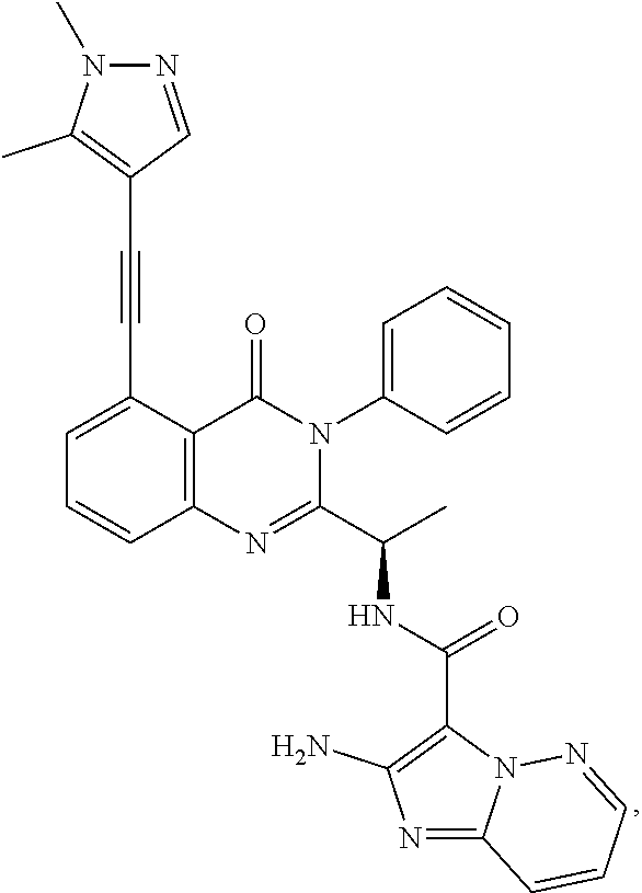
C(C1=CC=CC2=C1C(=O)N(C1=CC=CC=C1)C(C(C)NC(C1=C(N)N=C3N1N=CC=C3)=O)=N2)#CC1=C(C)N(C)N=C1
